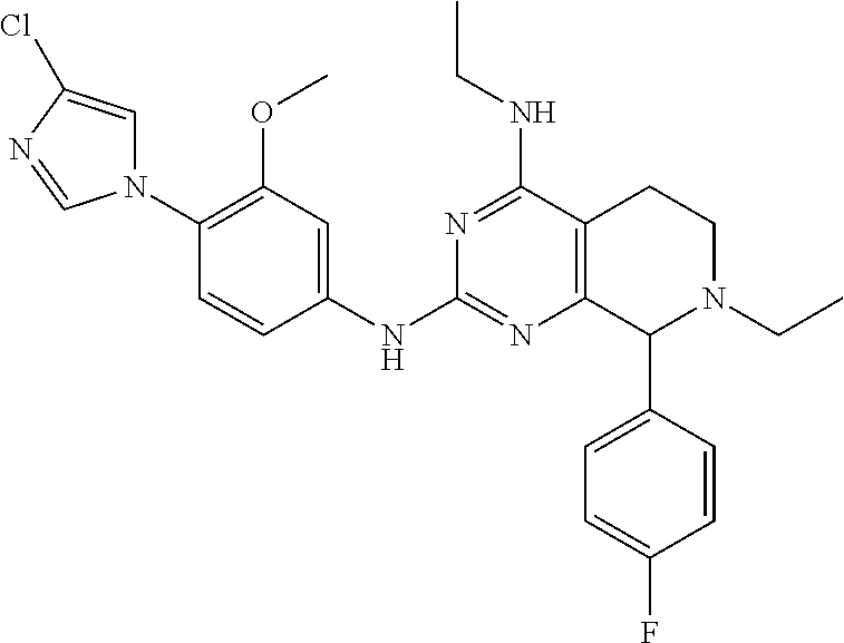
C1=C(C2N(CC)CCC3=C2N=C(NC2=CC(OC)=C(N4C=C(Cl)N=C4)C=C2)N=C3NCC)C=CC(F)=C1
